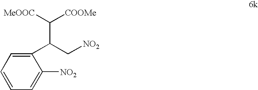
C(C[NO2])(C([MeOOC])[COOMe])C1=CC=CC=C1[NO2]
